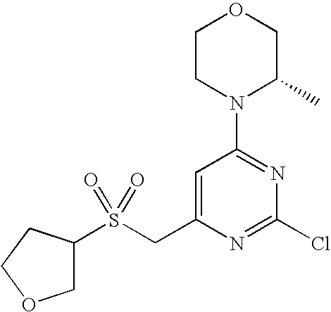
C1CN(C2=NC(Cl)=NC(CS(C3COCC3)(=O)=O)=C2)C(C)CO1
